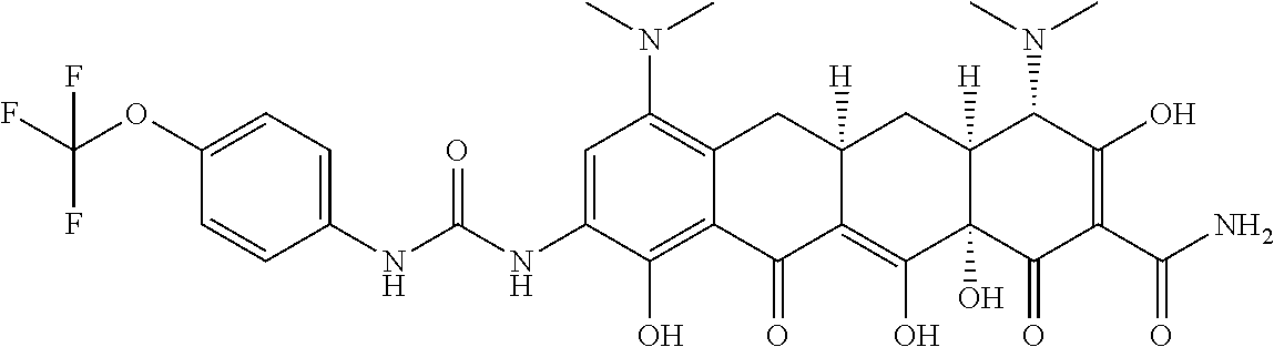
CN(C1=C2C(=C(O)C(NC(NC3=CC=C(OC(F)(F)F)C=C3)=O)=C1)C(=O)C1=C(O)C3(O)C([H])(CC1([H])C2)C(N(C)C)C(O)=C(C(N)=O)C3=O)C
